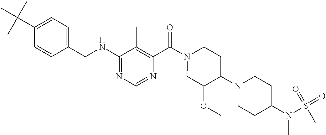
C1=CC(CNC2=NC=NC(C(=O)N3CC(OC)C(N4CCC(N(S(=O)(=O)C)C)CC4)CC3)=C2C)=CC=C1C(C)(C)C
